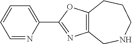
C1=NC(C2=NC3=C(O2)CCCNC3)=CC=C1
